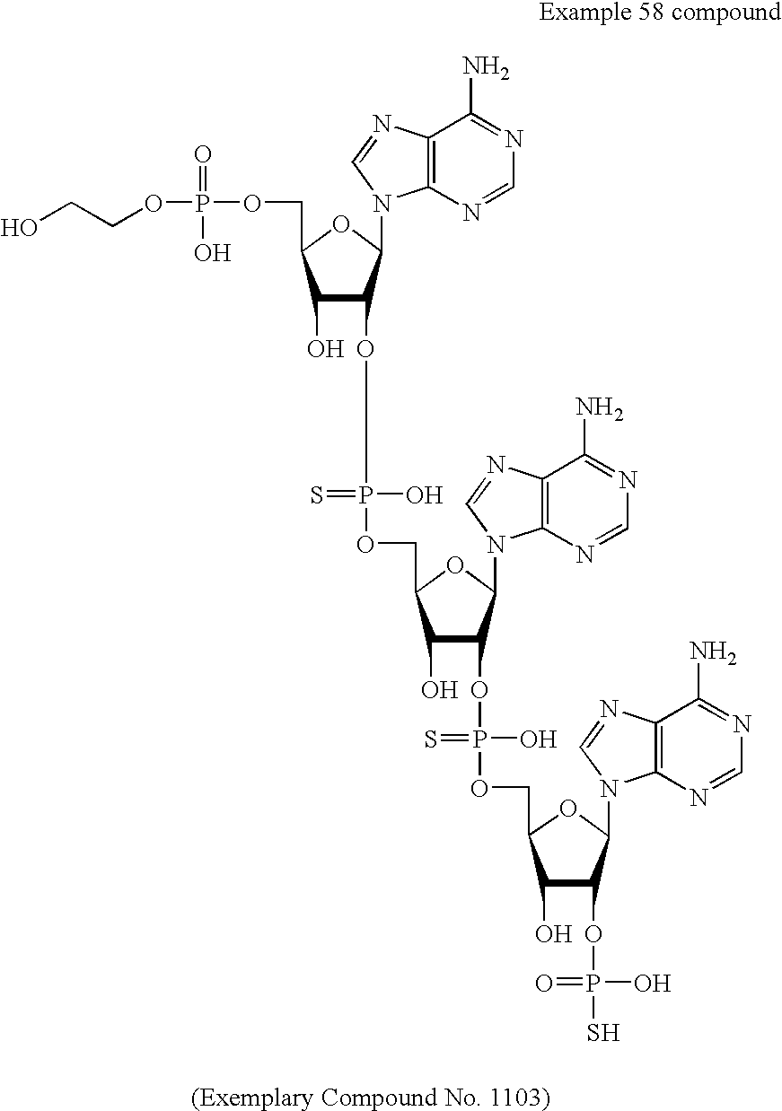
C1(O)C(OP(O)(OCC2C(O)C(OP(O)(OCC3C(O)C(OP(O)(=O)S)C(N4C5=C(C(N)=NC=N5)N=C4)O3)=S)C(N3C4=C(C(N)=NC=N4)N=C3)O2)=S)C(N2C3=C(C(N)=NC=N3)N=C2)OC1COP(=O)(O)OCCO
